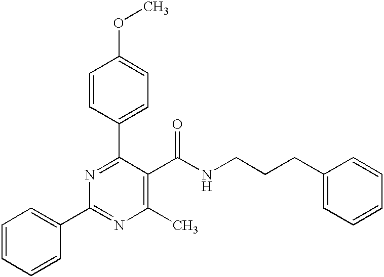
C1=CC(C2=NC(C3=CC=CC=C3)=NC(C)=C2C(NCCCC2=CC=CC=C2)=O)=CC=C1OC
